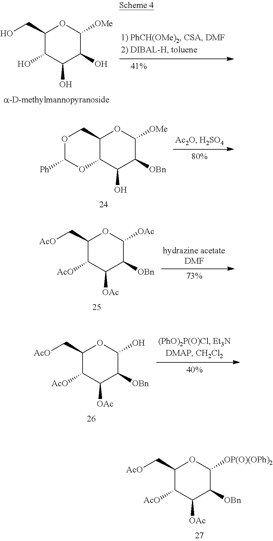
C1(C[AcO])C([AcO])C([OAc])C([OBn])C([OP(O)(OPh)2])O1.C1(CO)C(O)C(O)C(O)C([OMe])O1.C12C(C(O)C([OBn])C([OMe])O1)OC([Ph])OC2.C1(C[AcO])C([AcO])C([OAc])C([OBn])C([OAc])O1.C1(C[AcO])C([AcO])C([OAc])C([OBn])C(O)O1
